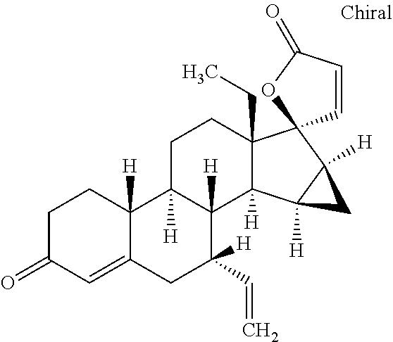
C1C(=O)C=C2C([H])(C1)C1([H])C([H])(C([H])(C=C)C2)C2([H])C(CC)(CC1)C1(C3([H])C2([H])C3)C=CC(=O)O1
